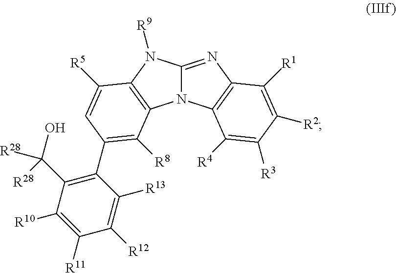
C12=NC3=C(N1C1=C(N2[R9])C([R5])=CC(C2=C(C(O)([R28])[R28])C([R10])=C([R11])C([R12])=C2[R13])=C1[R8])C([R4])=C([R3])C([R2])=C3[R1]
